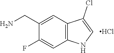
C1(F)=CC2=C(C=C1CN)C(Cl)=CN2.Cl
